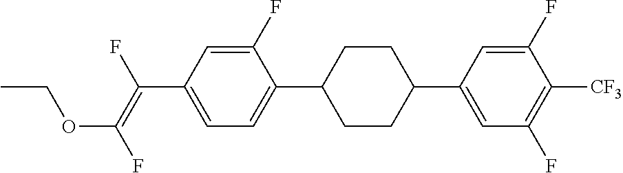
C1(F)=CC(C(=C(F)OCC)F)=CC=C1C1CCC(C2=CC(F)=C([CF3])C(F)=C2)CC1
